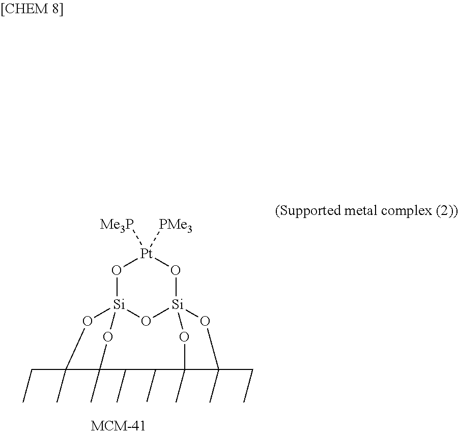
O1[Si]23O[Si]4(O[Pt]1([Me3P])[PMe3])OC(C)(CC)C(C)(O4)C(C)C(C)C(C)(O2)C(CC)(C)O3
